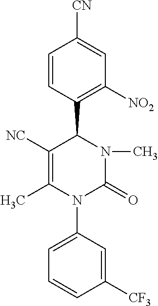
C1([CF3])=CC(N2C(=O)N(C)C(C3=C([NO2])C=C([CN])C=C3)C([NC])=C2C)=CC=C1
